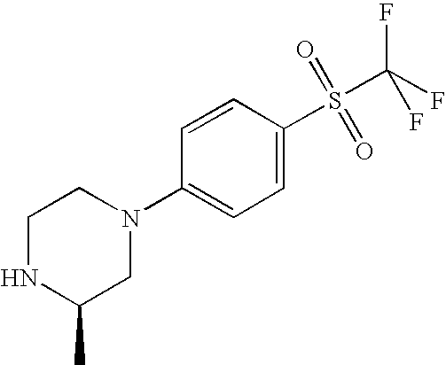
C1NC(C)CN(C2=CC=C(S(=O)(=O)C(F)(F)F)C=C2)C1
